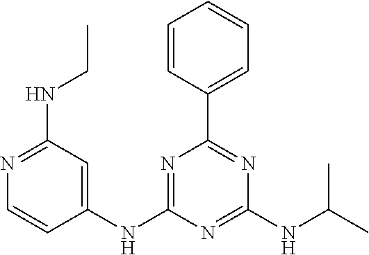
C1=CC(C2=NC(NC(C)C)=NC(NC3=CC(NCC)=NC=C3)=N2)=CC=C1
